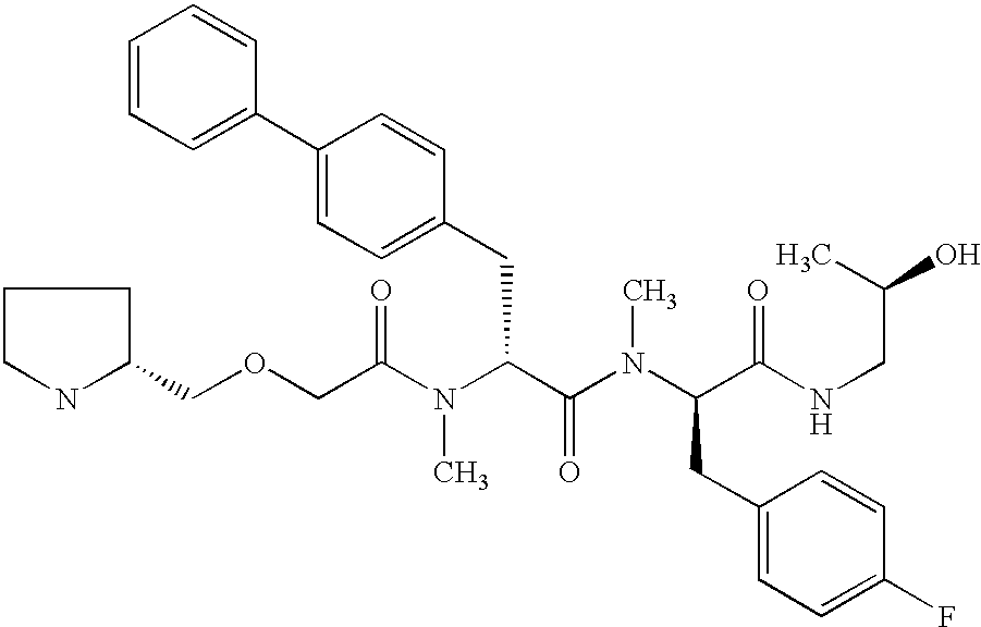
C(C(N(C(C(N(C(CC1=CC=C(F)C=C1)C(NCC(O)C)=O)C)=O)CC1=CC=C(C2=CC=CC=C2)C=C1)C)=O)OCC1CCCN1
